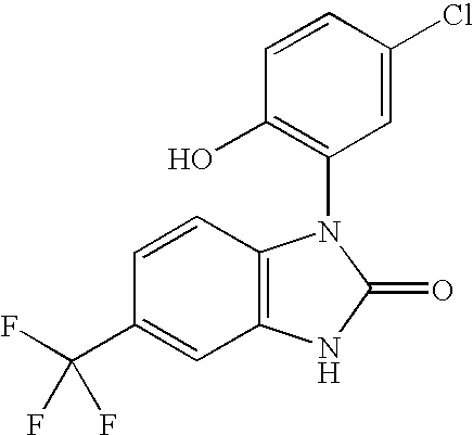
C1=CC2=C(C=C1C(F)(F)F)NC(=O)N2C1=C(O)C=CC(Cl)=C1
